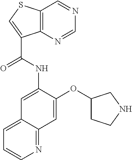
C12=C(SC=C1C(NC1=CC3=CC=CN=C3C=C1OC1CCNC1)=O)C=NC=N2
